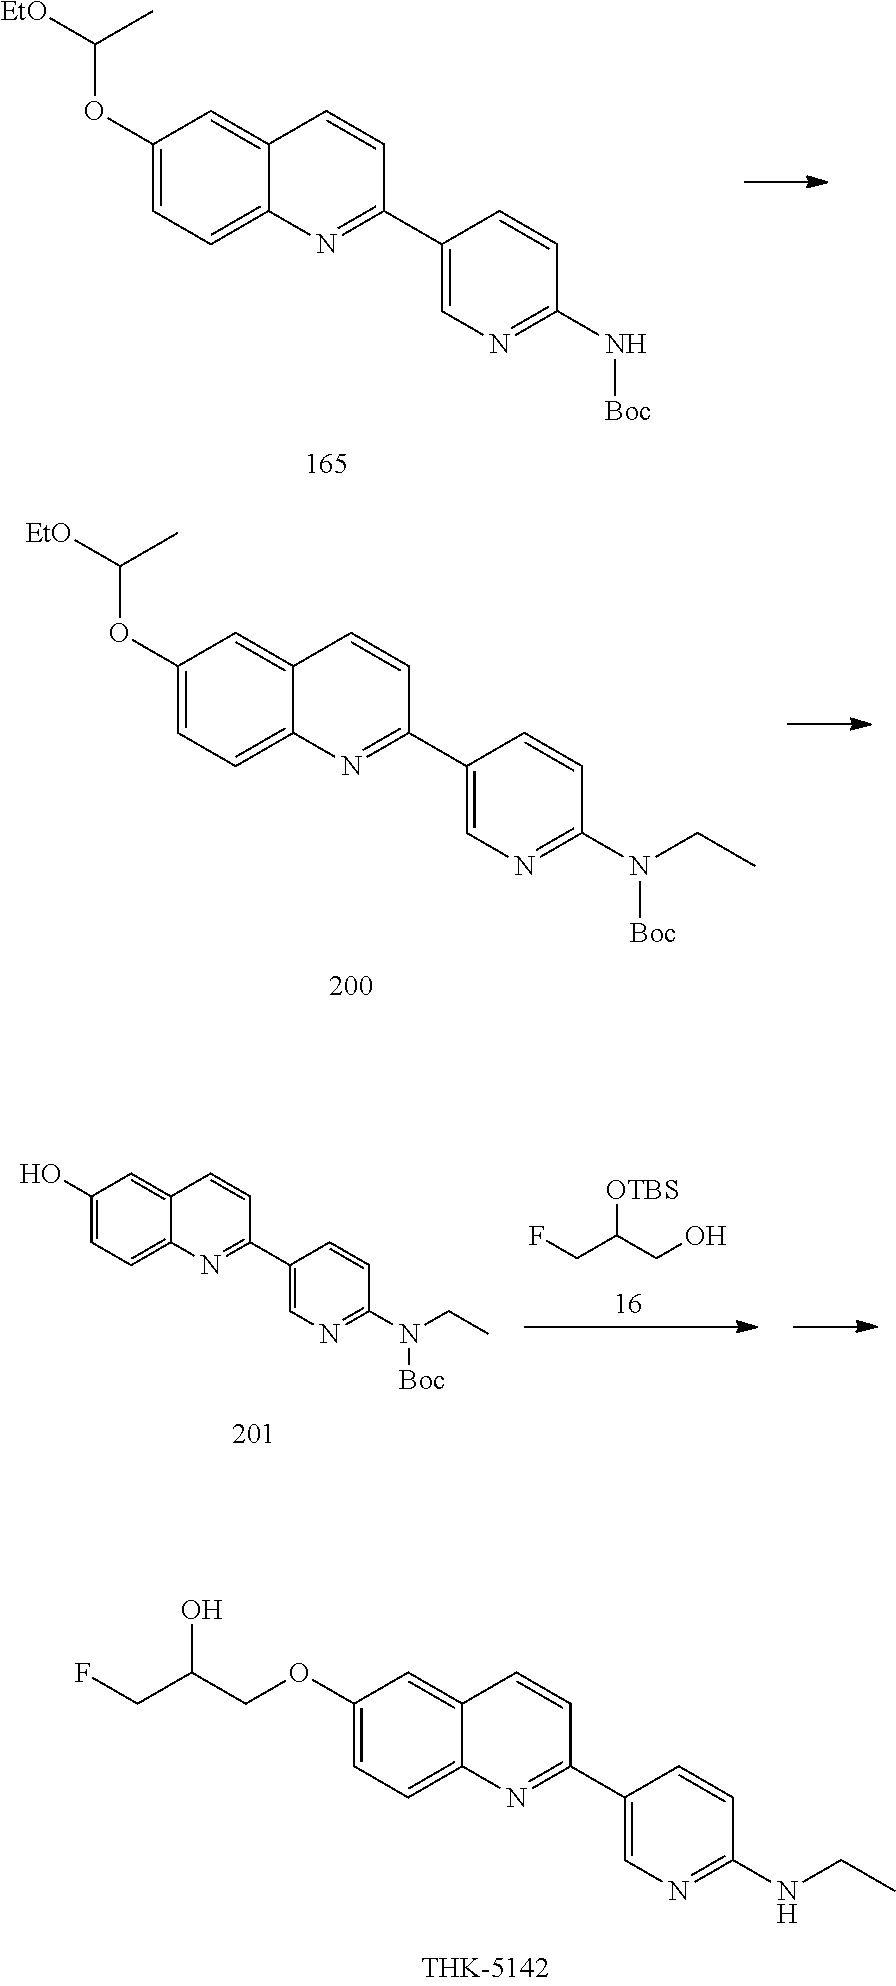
O(C1=CC=C2C(=C1)C=CC(C1=CN=C(NCC)C=C1)=N2)CC(O)CF.[EtO]C(C)OC1=CC=C2C(=C1)C=CC(C1=CN=C(N[Boc])C=C1)=N2.[EtO]C(C)OC1=CC=C2C(=C1)C=CC(C1=CN=C(N([Boc])CC)C=C1)=N2.FCC([OTBS])CO.OC1=CC=C2C(=C1)C=CC(C1=CN=C(N([Boc])CC)C=C1)=N2
